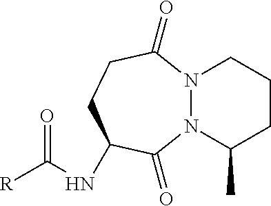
[R]C(NC1CCC(=O)N2N(C1=O)C(C)CCC2)=O
